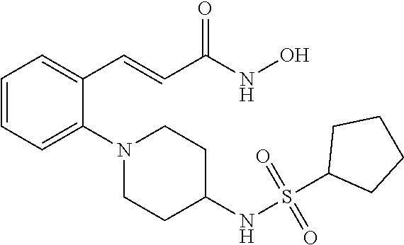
C1=CC=C(N2CCC(NS(=O)(=O)C3CCCC3)CC2)C(C=CC(NO)=O)=C1
